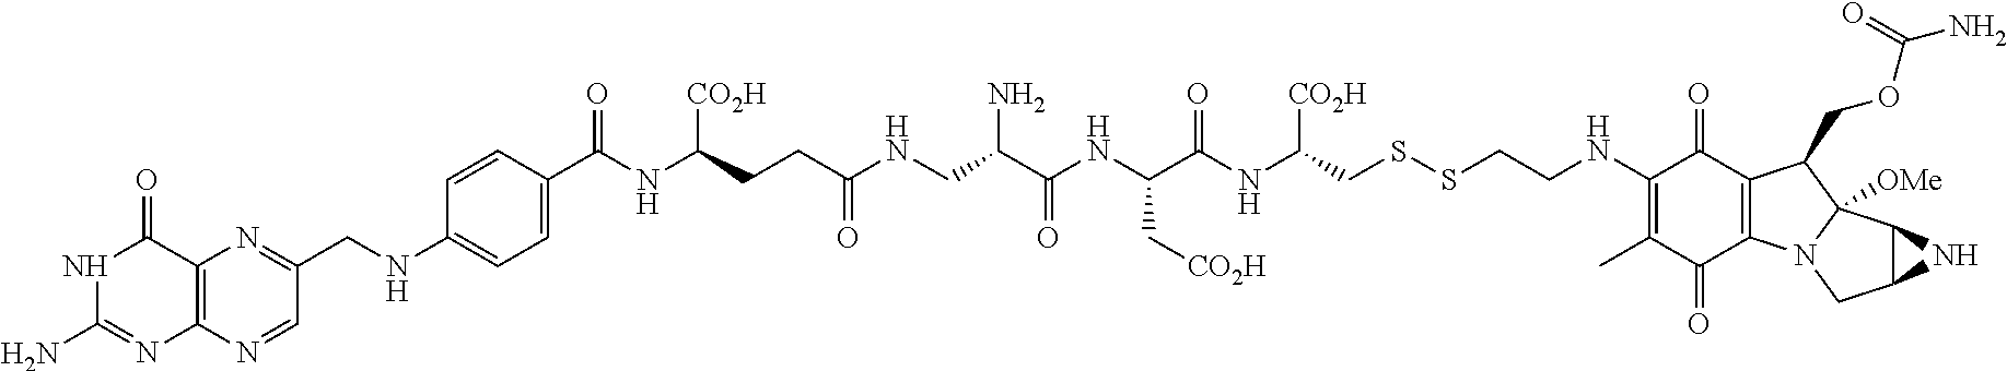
N1C(N)=NC2=C(C1=O)N=C(CNC1=CC=C(C(NC(CCC(NCC(N)C(NC(C(NC(CSSCCNC3=C(C)C(=O)C4=C(C3=O)C(COC(N)=O)C3([OMe])N4CC4C3N4)[CO2H])=O)C[CO2H])=O)=O)[CO2H])=O)C=C1)C=N2
